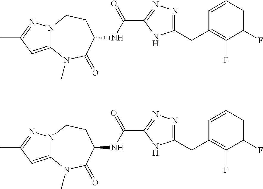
CC1=NN2C(=C1)N(C)C(=O)C(NC(C1=NN=C(CC3=C(F)C(F)=CC=C3)N1)=O)CC2.CC1=NN2C(=C1)N(C)C(=O)C(NC(C1=NN=C(CC3=C(F)C(F)=CC=C3)N1)=O)CC2
